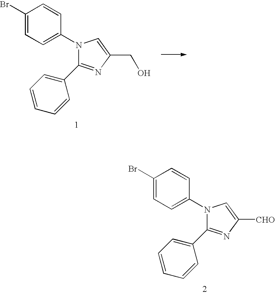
N1=C(C2=CC=CC=C2)N(C2=CC=C(Br)C=C2)C=C1CO.N1=C(C2=CC=CC=C2)N(C2=CC=C(Br)C=C2)C=C1[CHO]
